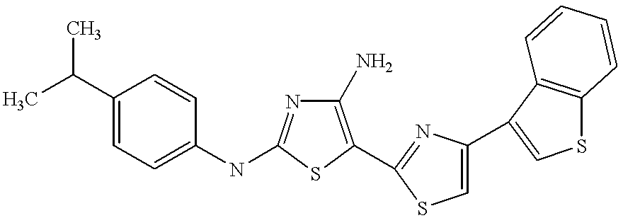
C1(N)=C(C2=NC(C3=CSC4=C3C=CC=C4)=CS2)SC(NC2=CC=C(C(C)C)C=C2)=N1
